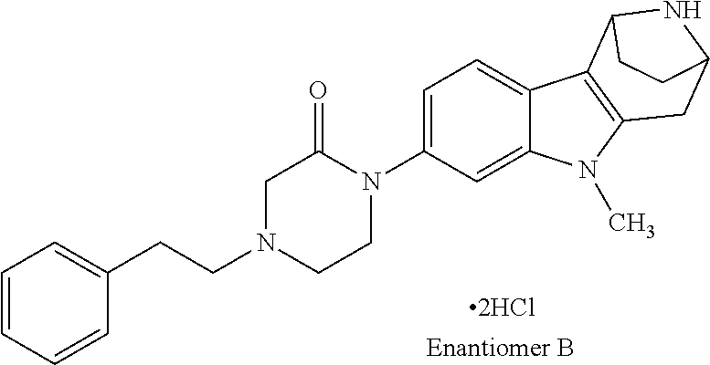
[2HCl].C(N1CCN(C2=CC=C3C(=C2)N(C)C2=C3C3NC(C2)CC3)C(=O)C1)CC1=CC=CC=C1
